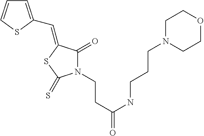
C1=C(C=C2C(=O)N(CCC(=O)NCCCN3CCOCC3)C(=S)S2)SC=C1
